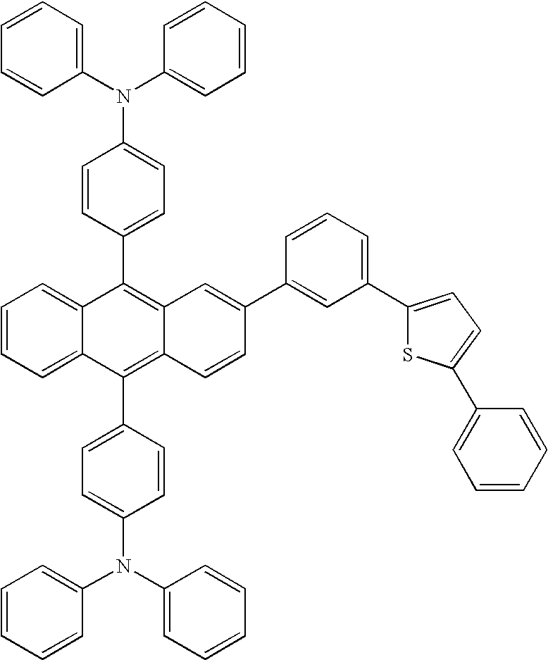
C1=CC(N(C2=CC=CC=C2)C2=CC=CC=C2)=CC=C1C1=C2C(=C(C3=CC=C(N(C4=CC=CC=C4)C4=CC=CC=C4)C=C3)C3=CC=CC=C13)C=CC(C1=CC(C3=CC=C(C4=CC=CC=C4)S3)=CC=C1)=C2
